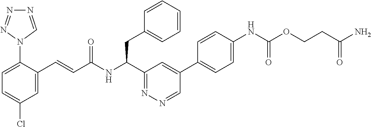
C1=C(C=CC(NC(C2=NN=CC(C3=CC=C(NC(=O)OCCC(N)=O)C=C3)=C2)CC2=CC=CC=C2)=O)C(N2C=NN=N2)=CC=C1Cl
